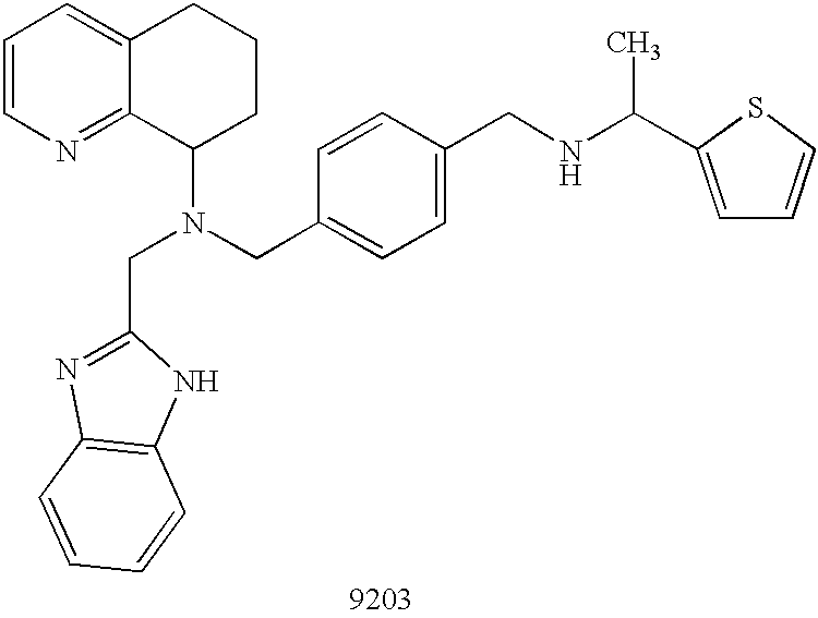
C1=CN=C2C(=C1)CCCC2N(CC1=CC=C(CNC(C)C2=CC=CS2)C=C1)CC1=NC2=C(N1)C=CC=C2
